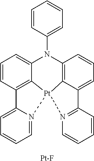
C1=CC2=C3C(=C1)N(C1=CC=CC=C1)C1=C4[Pt]3(N3=CC=CC=C23)N2=C(C4=CC=C1)C=CC=C2.[Pt-F]
